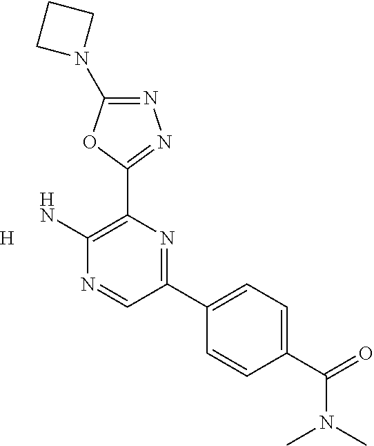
[H].N1=C(N2CCC2)OC(C2=C(N)N=CC(C3=CC=C(C(N(C)C)=O)C=C3)=N2)=N1
